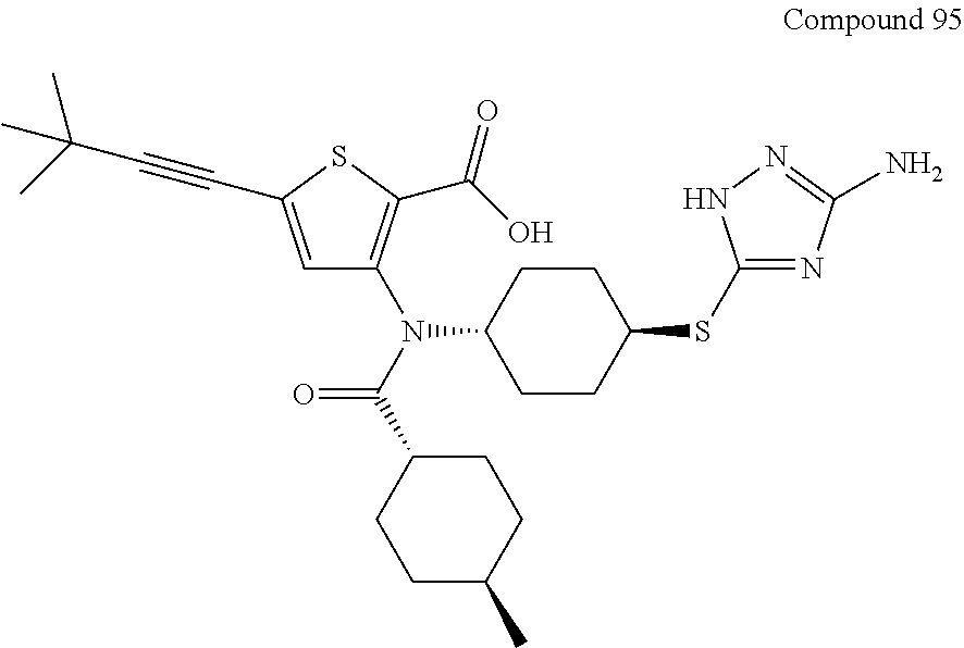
C1=C(C#CC(C)(C)C)SC(C(O)=O)=C1N(C1CCC(SC2=NC(N)=NN2)CC1)C(C1CCC(C)CC1)=O
